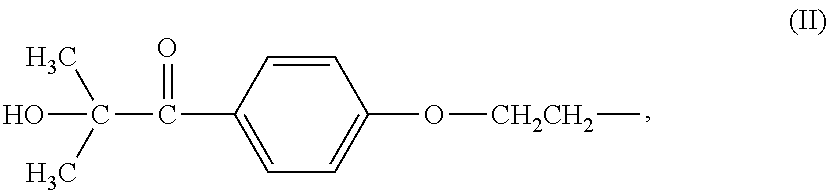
C1=CC(C(=O)C(C)(C)O)=CC=C1O[CH2CH2]C
